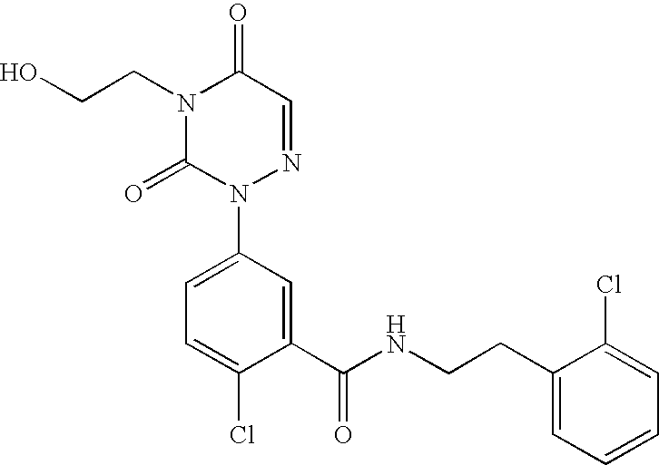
OCCN1C(=O)N(C2=CC=C(Cl)C(C(NCCC3=CC=CC=C3Cl)=O)=C2)N=CC1=O
